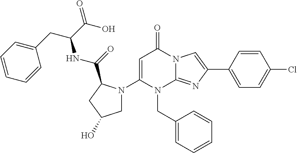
C1(N2CC(O)CC2C(=O)NC(CC2=CC=CC=C2)C(O)=O)=CC(=O)N2C(=NC(C3=CC=C(Cl)C=C3)=C2)N1CC1=CC=CC=C1
